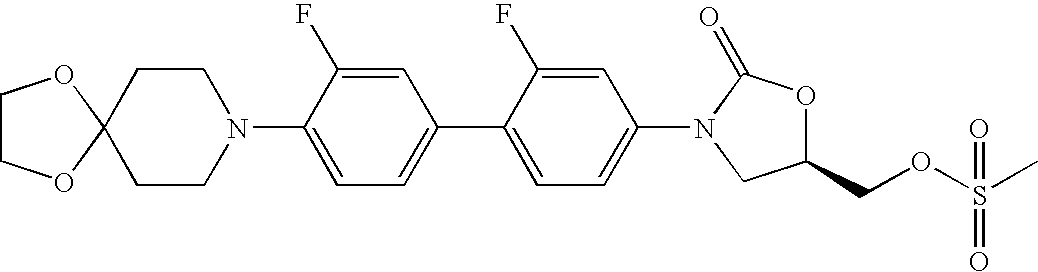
N1(C2=CC=C(C3=CC=C(N4C(=O)OC(COS(C)(=O)=O)C4)C=C3F)C=C2F)CCC2(CC1)OCCO2
